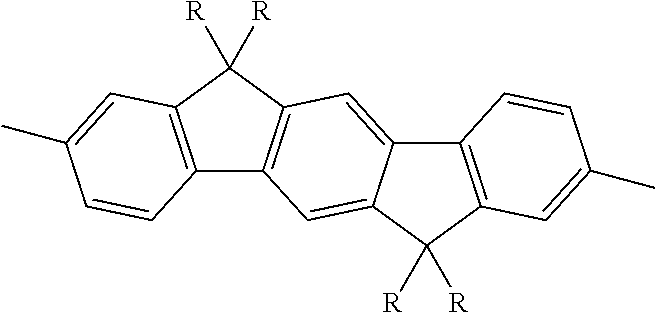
C12=C(C([R])([R])C3=CC4=C(C=C13)C([R])([R])C1=C4C=CC(C)=C1)C=C(C)C=C2
